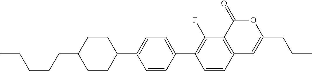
C12=C(C(=O)OC(CCC)=C1)C(F)=C(C1=CC=C(C3CCC(CCCCC)CC3)C=C1)C=C2
